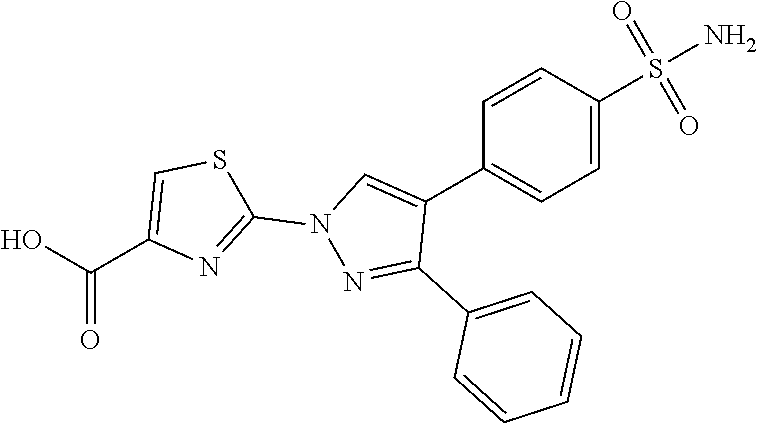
C1=CC(S(N)(=O)=O)=CC=C1C1=CN(C2=NC(C(=O)O)=CS2)N=C1C1=CC=CC=C1
